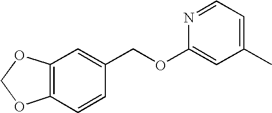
N1=CC=C(C)C=C1OCC1=CC2=C(C=C1)OCO2
